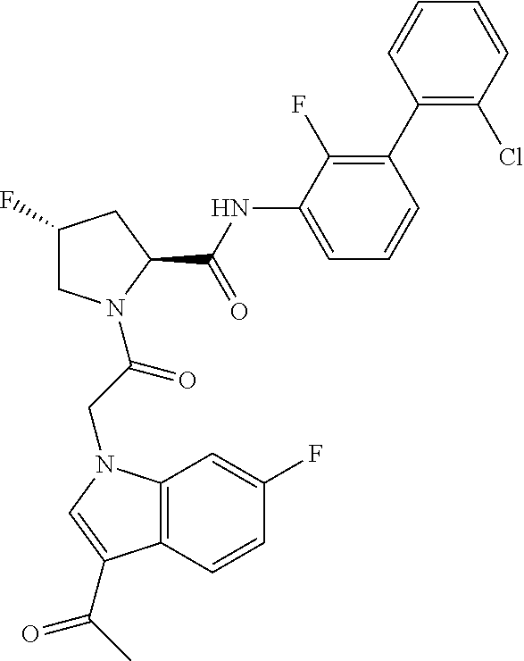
C12=C(N(CC(=O)N3CC(F)CC3C(NC3=CC=CC(C4=C(Cl)C=CC=C4)=C3F)=O)C=C1C(C)=O)C=C(F)C=C2
